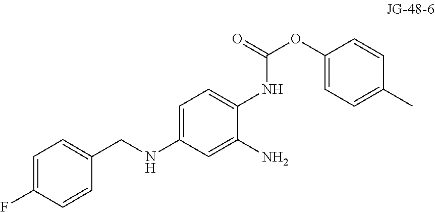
C(NC1=CC=C(NC(=O)OC2=CC=C(C)C=C2)C(N)=C1)C1=CC=C(F)C=C1
